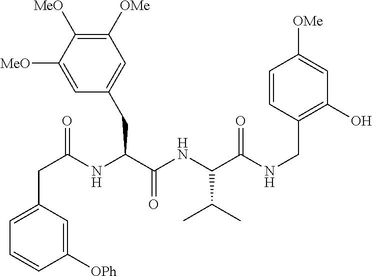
C1=C(CC(=O)NC(C(NC(C(NCC2=C(O)C=C([OMe])C=C2)=O)C(C)C)=O)CC2=CC([OMe])=C([MeO])C([MeO])=C2)C=C([OPh])C=C1
